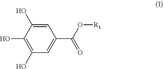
C1(O)=C(O)C=C(C(O[R1])=O)C=C1O
